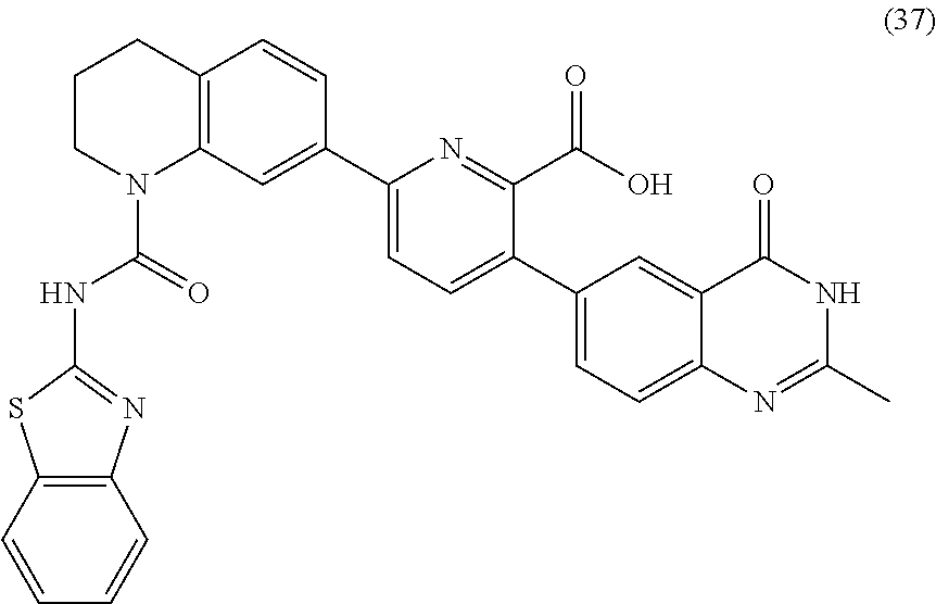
C12=CC(C3=CC=C(C4=CC5=C(C=C4)CCCN5C(=O)NC4=NC5=C(S4)C=CC=C5)N=C3C(O)=O)=CC=C1N=C(C)NC2=O
